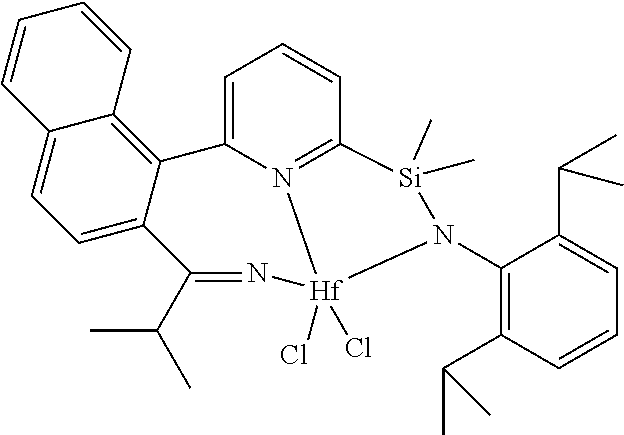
C1(N2[Si](C)(C)C3=N4C(=CC=C3)C3=C5C(=CC=C3C(C(C)C)=N[Hf]24(Cl)Cl)C=CC=C5)=C(C(C)C)C=CC=C1C(C)C
